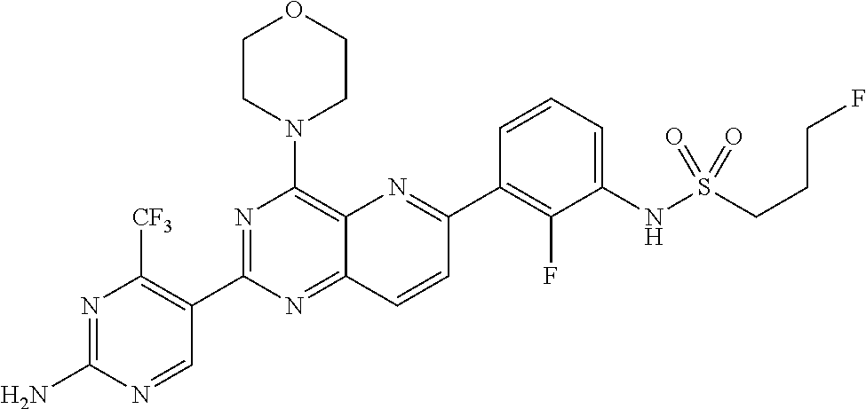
C12=NC(C3=C([CF3])N=C(N)N=C3)=NC(N3CCOCC3)=C1N=C(C1=C(F)C(NS(CCCF)(=O)=O)=CC=C1)C=C2
